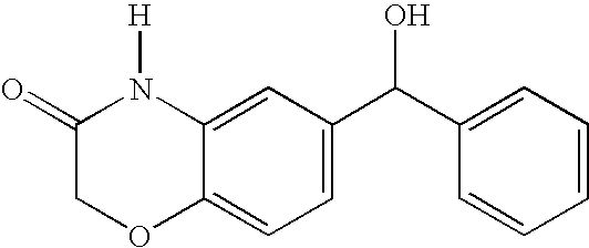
C12=CC=C(C(C3=CC=CC=C3)O)C=C1N([H])C(=O)CO2
